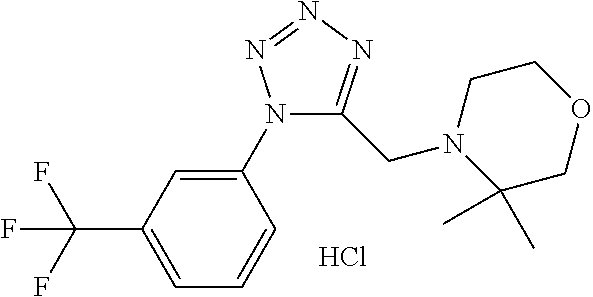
N1(C2=CC(C(F)(F)F)=CC=C2)C(CN2C(C)(C)COCC2)=NN=N1.Cl
